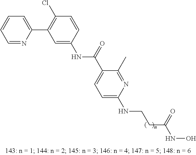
N(C1=CC(C2=CC=CC=N2)=C(Cl)C=C1)C(=O)C1=CC=C(NCCC(NO)=O)N=C1C
